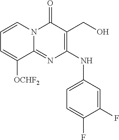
C1=C(F)C(F)=CC(NC2=C(CO)C(=O)N3C(=N2)C([OCHF2])=CC=C3)=C1
